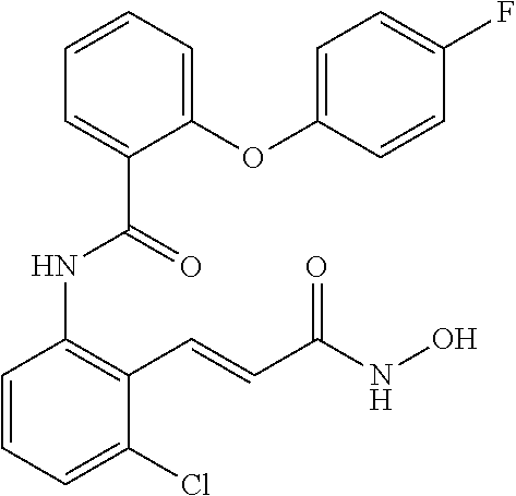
C1=CC=C(Cl)C(C=CC(NO)=O)=C1NC(C1=CC=CC=C1OC1=CC=C(F)C=C1)=O
